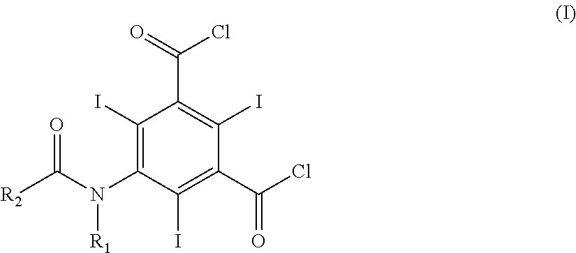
[R2]C(N(C1=C(I)C(C(=O)Cl)=C(I)C(C(Cl)=O)=C1I)[R1])=O
